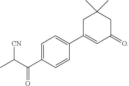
C1=C(C(=O)C([CN])C)C=CC(C2=CC(=O)CC(C)(C)C2)=C1
